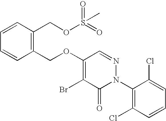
C1(COC2=C(Br)C(=O)N(C3=C(Cl)C=CC=C3Cl)N=C2)=C(COS(=O)(=O)C)C=CC=C1
